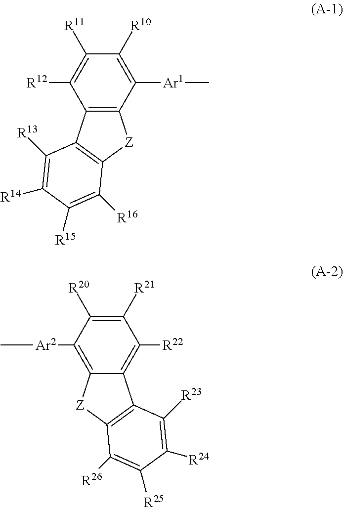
C1([R11])=C([R12])C2=C(C([Ar1]C)=C1[R10])[Z]C1=C2C([R13])=C([R14])C([R15])=C1[R16].C1([R21])=C([R20])C([Ar2]C)=C2C(=C1[R22])C1=C([Z]2)C([R26])=C([R25])C([R24])=C1[R23]
